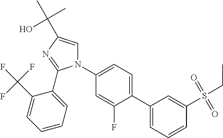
C1(C2=CC=C(N3C=C(C(O)(C)C)N=C3C3=CC=CC=C3C(F)(F)F)C=C2F)=CC=CC(S(=O)(=O)CC)=C1
